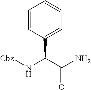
C1=CC(C(C(N)=O)N[Cbz])=CC=C1
